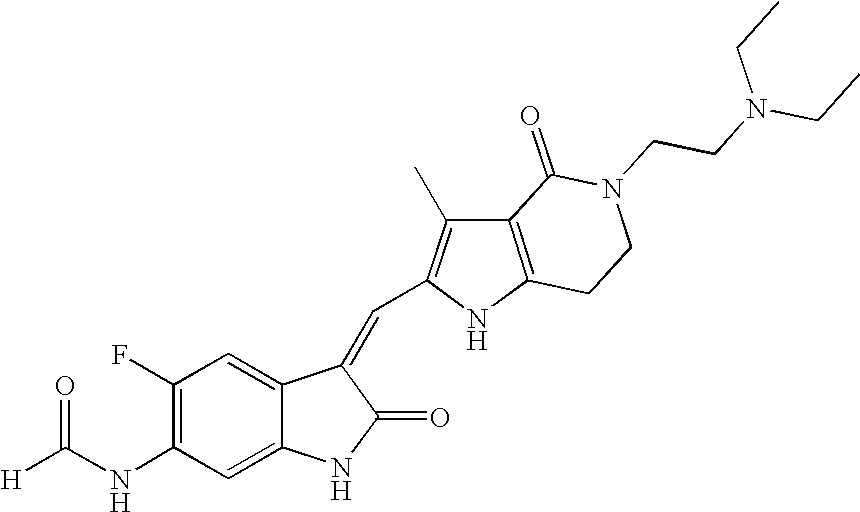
C1(F)=C(NC([H])=O)C=C2C(=C1)C(=CC1=C(C)C3=C(N1)CCN(CCN(CC)CC)C3=O)C(=O)N2
